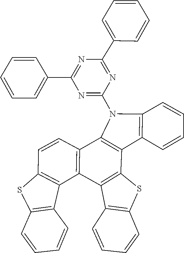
C1(C2=NC(C3=CC=CC=C3)=NC(N3C4=C(C5=C3C3=C(C6=C5SC5=C6C=CC=C5)C5=C(SC6=C5C=CC=C6)C=C3)C=CC=C4)=N2)=CC=CC=C1
